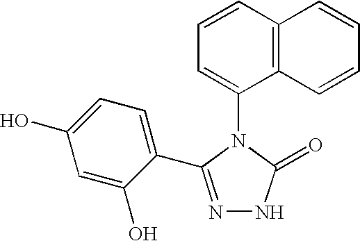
C1=CC2=C(C(N3C(=O)NN=C3C3=CC=C(O)C=C3O)=C1)C=CC=C2
